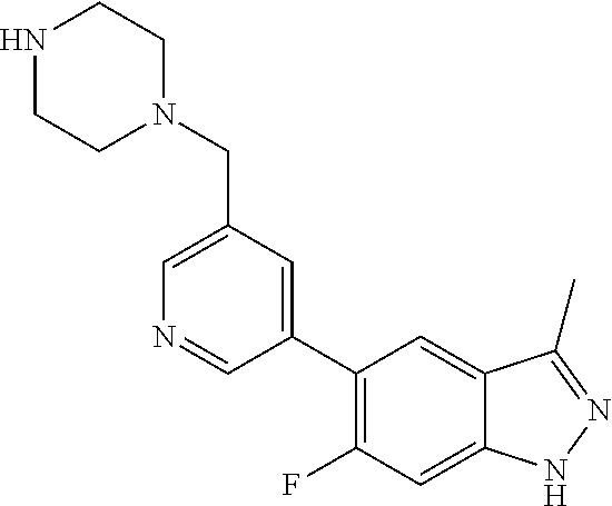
C1(C2=C(F)C=C3C(=C2)C(C)=NN3)=CC(CN2CCNCC2)=CN=C1
